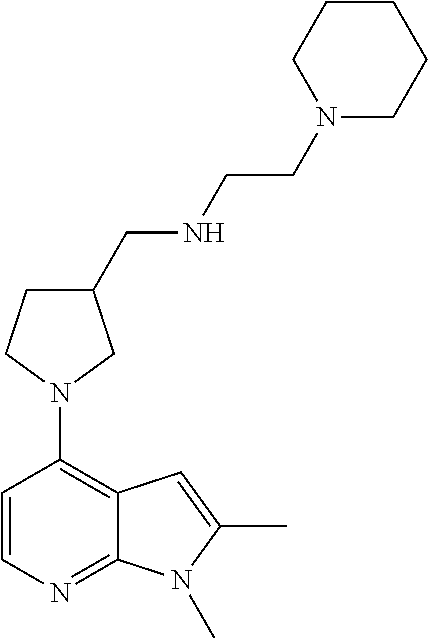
C1(CNCCN2CCCCC2)CCN(C2=C3C(=NC=C2)N(C)C(C)=C3)C1
